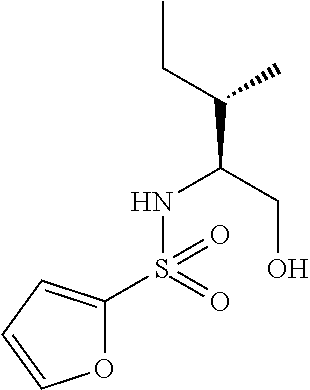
O1C(S(=O)(NC(C(CC)C)CO)=O)=CC=C1
